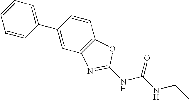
C1=CC=CC(C2=CC3=C(C=C2)OC(NC(NCC)=O)=N3)=C1
